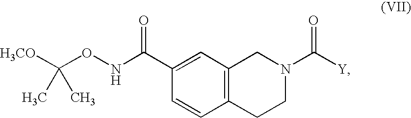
C1=CC2=C(C=C1C(NOC([H3CO])(C)C)=O)CN(C([Y])=O)CC2
